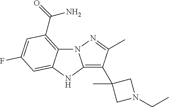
N12C3=C(C(N)=O)C=C(F)C=C3NC1=C(C1(C)CN(CC)C1)C(C)=N2
